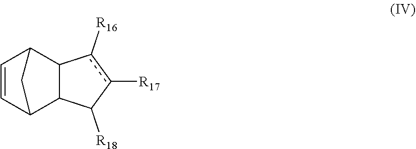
C1=CC2C3C(C1C2)c([R16])c([R17])C3[R18]
